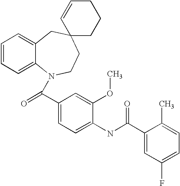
C1=CC=C2C(=C1)CC1(CCN2C(C2=CC=C(NC(=O)C3=CC(F)=CC=C3C)C(OC)=C2)=O)CCCC=C1
